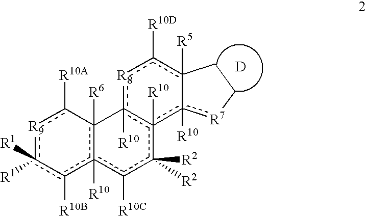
[R9]1c([R1])([R1])c([R10B])c2([R10])c([R6])(-c1[R10A])-c1([R10])c([R10])(c([R2])([R2])c2[R10C])c2([R10])[R7]CCc-2([R5])c([R10D])[R8]1.[D]
